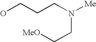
OCCCN([Me])CC[MeO]
